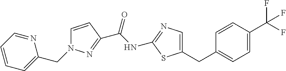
C1=CC(C(F)(F)F)=CC=C1CC1=CN=C(NC(=O)C2=NN(CC3=CC=CC=N3)C=C2)S1
